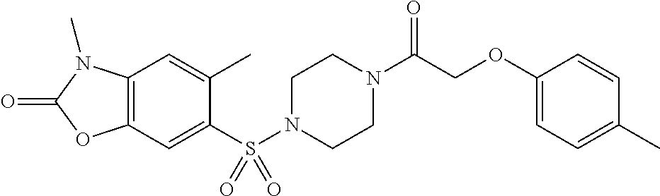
C1(C)=CC2=C(C=C1S(N1CCN(C(COC3=CC=C(C)C=C3)=O)CC1)(=O)=O)OC(=O)N2C
